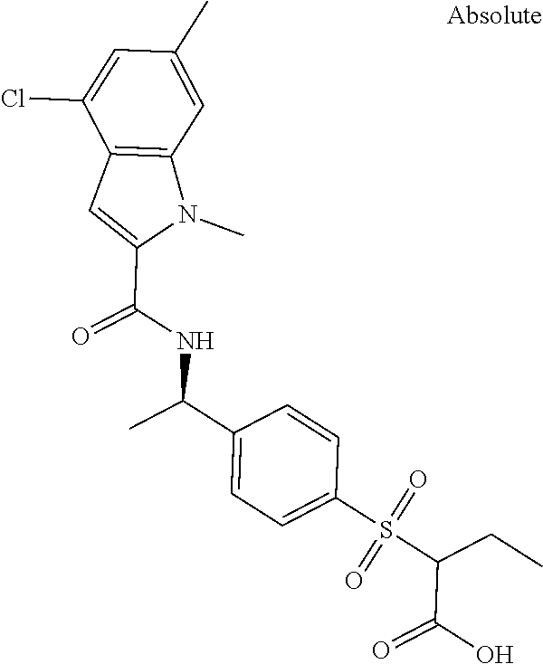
C1(C(C)NC(C2=CC3=C(N2C)C=C(C)C=C3Cl)=O)=CC=C(S(C(C(O)=O)CC)(=O)=O)C=C1
